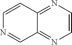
C12=NC=CN=C1C=NC=C2
